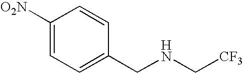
C1([O2N])=CC=C(CNC[CF3])C=C1
